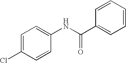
C1=C(Cl)C=CC(NC(C2=CC=CC=C2)=O)=C1
